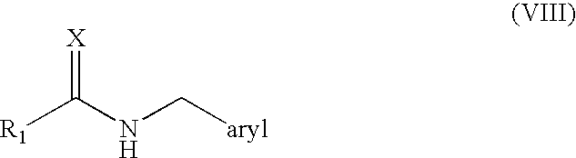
[X]=C([R1])NC[aryl]
